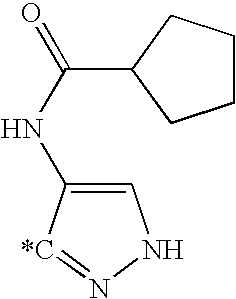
C1=C(NC(=O)C2CCCC2)[*C]=NN1
